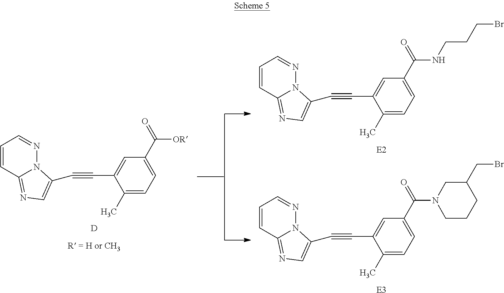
C1=CC2=NC=C(C#CC3=CC(C(=O)[OR])=CC=C3C)N2N=C1.[D].C1=CC2=NC=C(C#CC3=CC(C(=O)NCCCBr)=CC=C3C)N2N=C1.[E2].C1=CC2=NC=C(C#CC3=CC(C(=O)N4CCCC(CBr)C4)=CC=C3C)N2N=C1.[E3]
